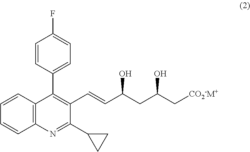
C12=C(N=C(C3CC3)C(C=CC(CC(C[CO2-M+])O)O)=C1C1=CC=C(F)C=C1)C=CC=C2
